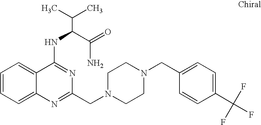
C1=CC=C2C(=C1)C(NC(C(N)=O)C(C)C)=NC(CN1CCN(CC3=CC=C(C(F)(F)F)C=C3)CC1)=N2
